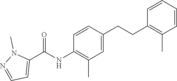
C1=CC=CC(CCC2=CC(C)=C(NC(C3=CC=NN3C)=O)C=C2)=C1C
